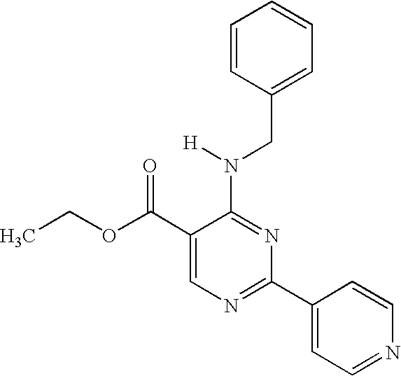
C1(C(OCC)=O)=CN=C(C2=CC=NC=C2)N=C1N([H])CC1=CC=CC=C1
